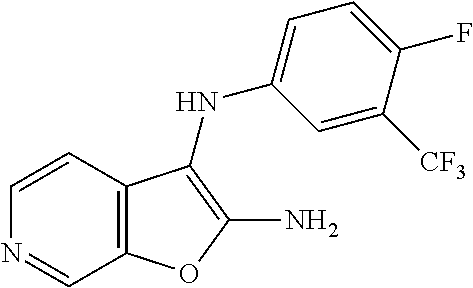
C12=C(C=CN=C1)C(NC1=CC=C(F)C([CF3])=C1)=C(N)O2
